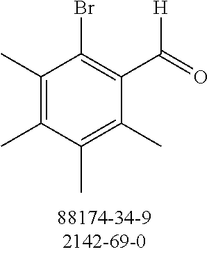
C1(C)=C(C)C(C)=C(C)C(C(=O)[H])=C1Br
